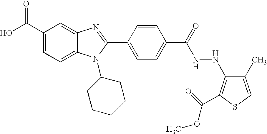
OC(C1=CC=C2C(=C1)N=C(C1=CC=C(C(=O)NNC3=C(C(OC)=O)SC=C3C)C=C1)N2C1CCCCC1)=O
